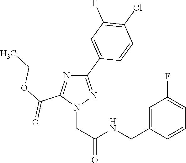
C1(C2=CC(F)=C(Cl)C=C2)=NN(CC(=O)NCC2=CC(F)=CC=C2)C(C(OCC)=O)=N1
